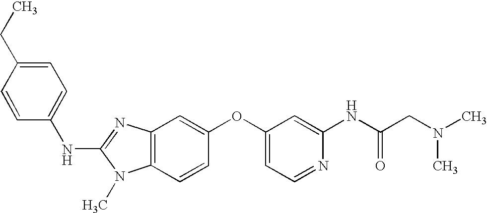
N(C1=NC2=C(N1C)C=CC(OC1=CC=NC(NC(CN(C)C)=O)=C1)=C2)C1=CC=C(CC)C=C1
